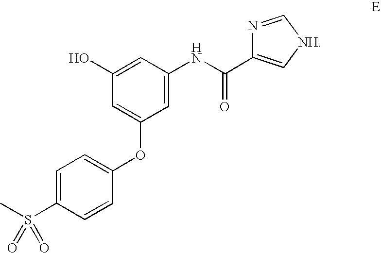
C1=C(S(C)(=O)=O)C=CC(OC2=CC(O)=CC(NC(=O)C3=C[NH]C=N3)=C2)=C1
